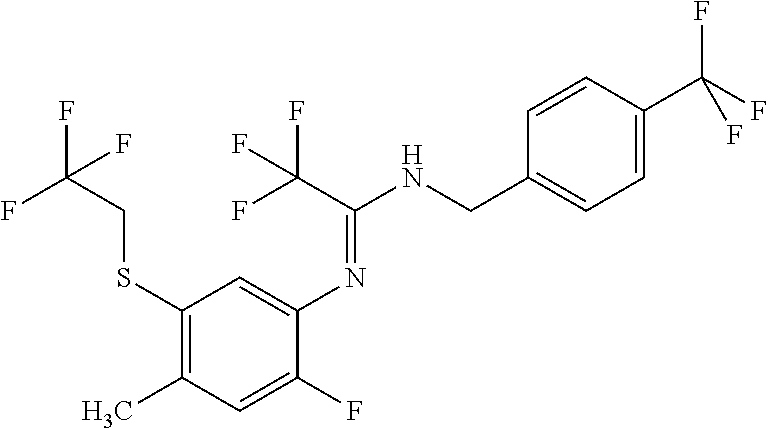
C1(SCC(F)(F)F)=C(C)C=C(F)C(N=C(NCC2=CC=C(C(F)(F)F)C=C2)C(F)(F)F)=C1
